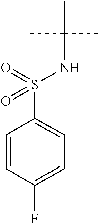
C1=CC(F)=CC=C1S(=O)(=O)NC(C)(C)C
